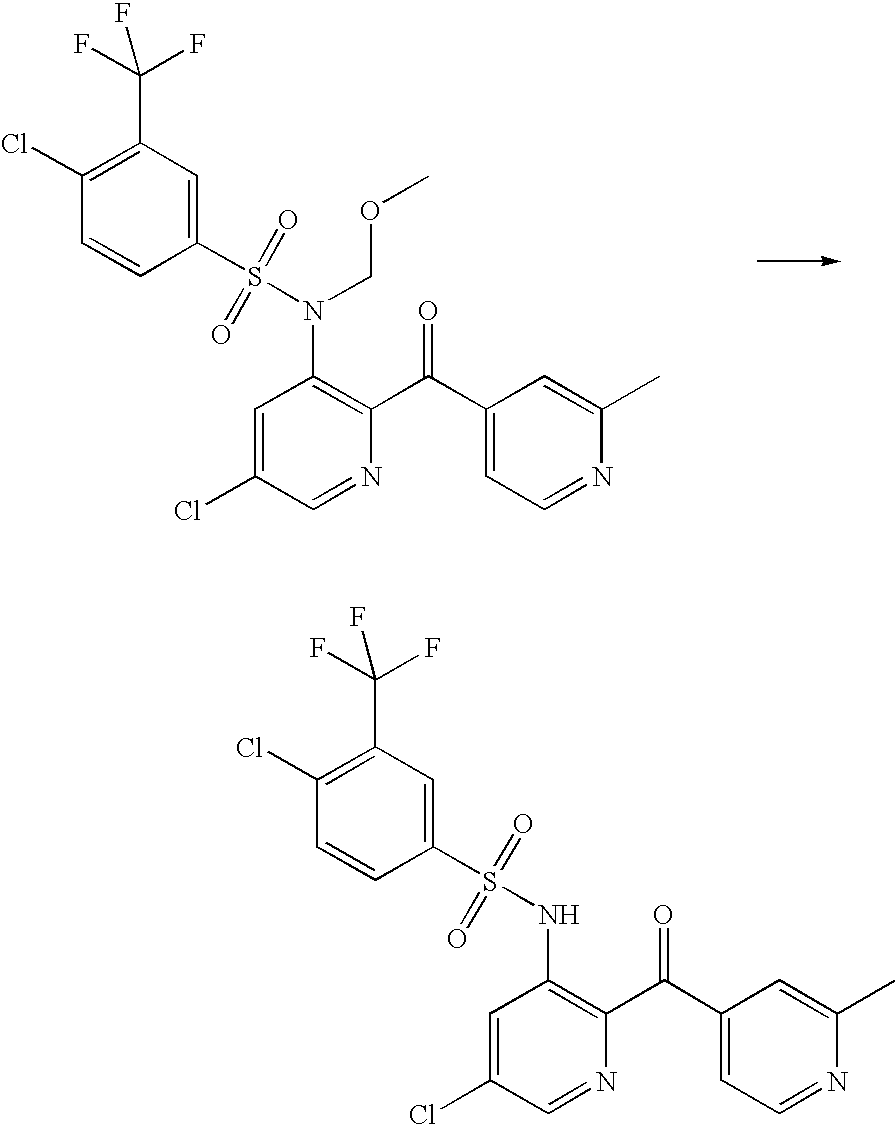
C1(Cl)=C(C(F)(F)F)C=C(S(N(C2=C(C(C3=CC=NC(C)=C3)=O)N=CC(Cl)=C2)COC)(=O)=O)C=C1.C1(Cl)=C(C(F)(F)F)C=C(S(NC2=C(C(C3=CC=NC(C)=C3)=O)N=CC(Cl)=C2)(=O)=O)C=C1
